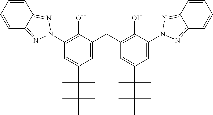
C1=C(CC2=C(O)C(N3N=C4C=CC=CC4=N3)=CC(C(C)(C)C(C)(C)C)=C2)C(O)=C(N2N=C3C=CC=CC3=N2)C=C1C(C(C)(C)C)(C)C
